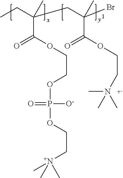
CCC(CC(Br)(C(OCCN(C)(C)C)=O)C)(C)C(=O)OCCOP([O-])(=O)OCC[N+](C)(C)C
